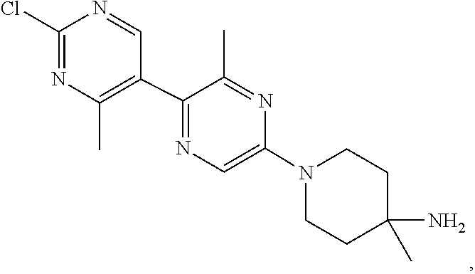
C1C(N)(C)CCN(C2=CN=C(C3=C(C)N=C(Cl)N=C3)C(C)=N2)C1
